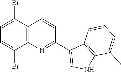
C1=C(Br)C2=C(C(Br)=C1)N=C(C1=CNC3=C1C=CC=C3C)C=C2
